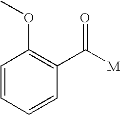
C1=CC=CC(C([M])=O)=C1OC
